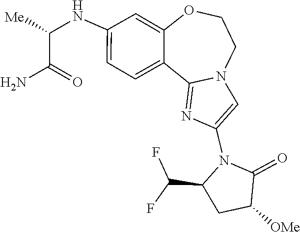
C(C1CC([OMe])C(=O)N1C1=CN2C(=N1)C1=CC=C(NC(C(N)=O)[Me])C=C1OCC2)(F)F
